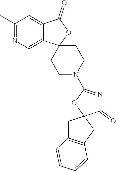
C1(C)=NC=C2C(=C1)C(=O)OC21CCN(C2=NC(=O)C3(CC4=C(C3)C=CC=C4)O2)CC1
